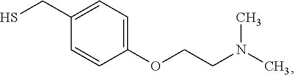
C1(CS)=CC=C(OCCN(C)C)C=C1
